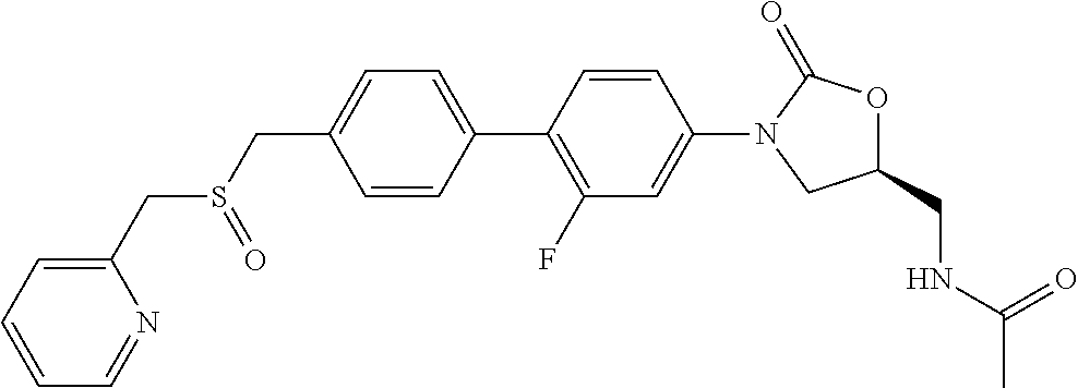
C1(CNC(C)=O)OC(=O)N(C2=CC(F)=C(C3=CC=C(CS(CC4=CC=CC=N4)=O)C=C3)C=C2)C1
